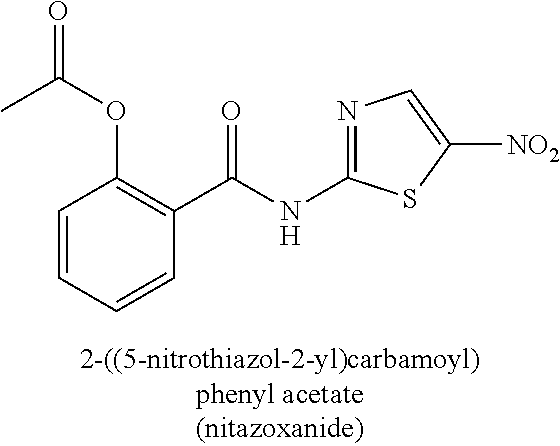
C1=CC=CC(C(NC2=NC=C([NO2])S2)=O)=C1OC(=O)C
